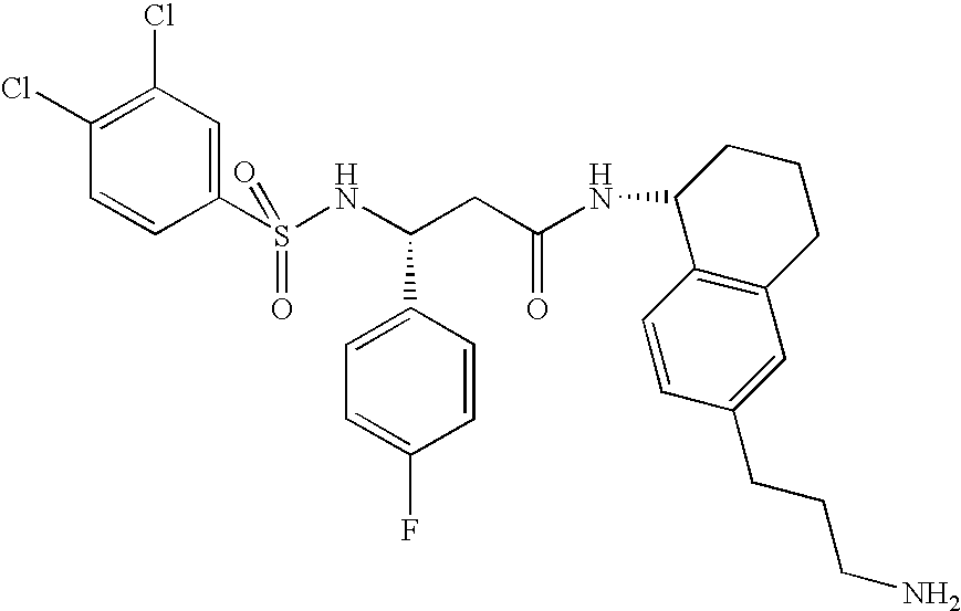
C1(S(NC(CC(NC2C3=C(CCC2)C=C(CCCN)C=C3)=O)C2=CC=C(F)C=C2)(=O)=O)=CC(Cl)=C(Cl)C=C1
